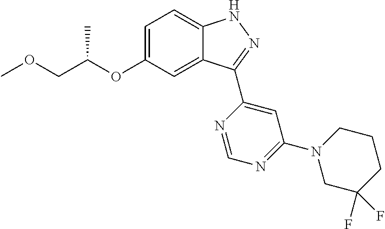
C1=C(OC(COC)C)C=C2C(=C1)NN=C2C1=CC(N2CC(F)(F)CCC2)=NC=N1
